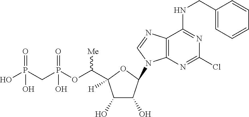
C1(O)C(O)C(N2C3=C(N=C2)C(NCC2=CC=CC=C2)=NC(Cl)=N3)OC1(C(OP(CP(O)(=O)O)(=O)O)[Me])[H]
